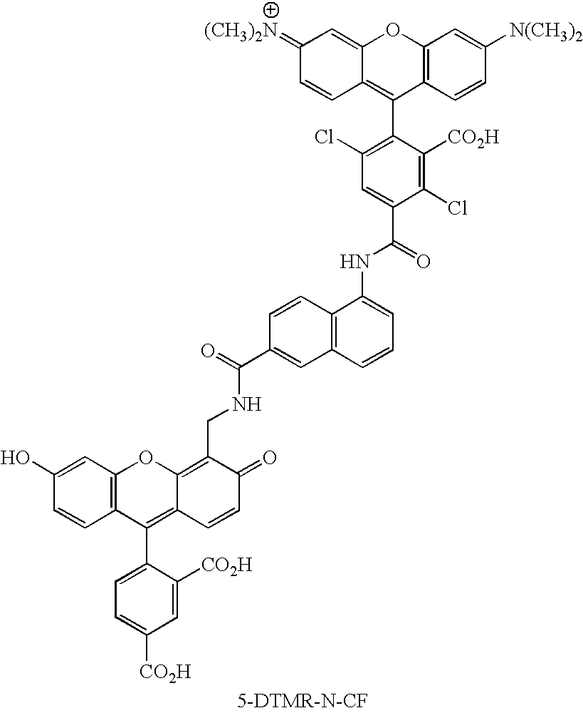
C12=C(C=CC([N(CH3)2])=C1)C(C1=C(Cl)C=C(C(=O)NC3=CC=CC4=C3C=CC(C(=O)NCC3=C5C(=C(C6=CC=C([CO2H])C=C6[CO2H])C6=C(O5)C=C(O)C=C6)C=CC3=O)=C4)C(Cl)=C1[CO2H])=C1C(=CC(=[(CH3)2N])C=C1)O2
